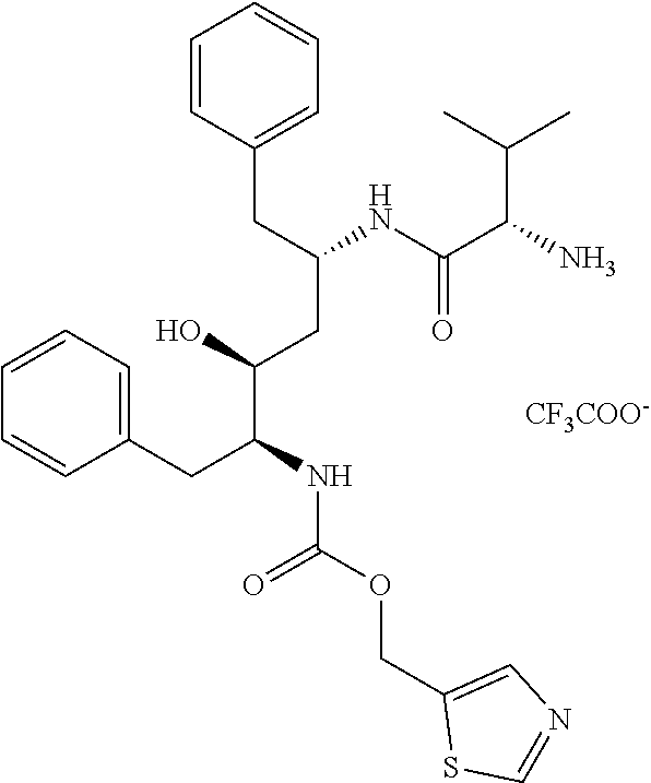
C1(CC(CC(C(CC2=CC=CC=C2)NC(OCC2=CN=CS2)=O)O)NC(C(C(C)C)N)=O)=CC=CC=C1.[CF3COO-]
